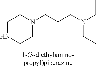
N(CCCN1CCNCC1)(CC)CC
